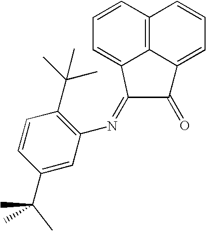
C1=CC2=C3C(=C1)C(=NC1=C(C(C)(C)C)C=CC(C(C)(C)C)=C1)C(=O)C3=CC=C2
